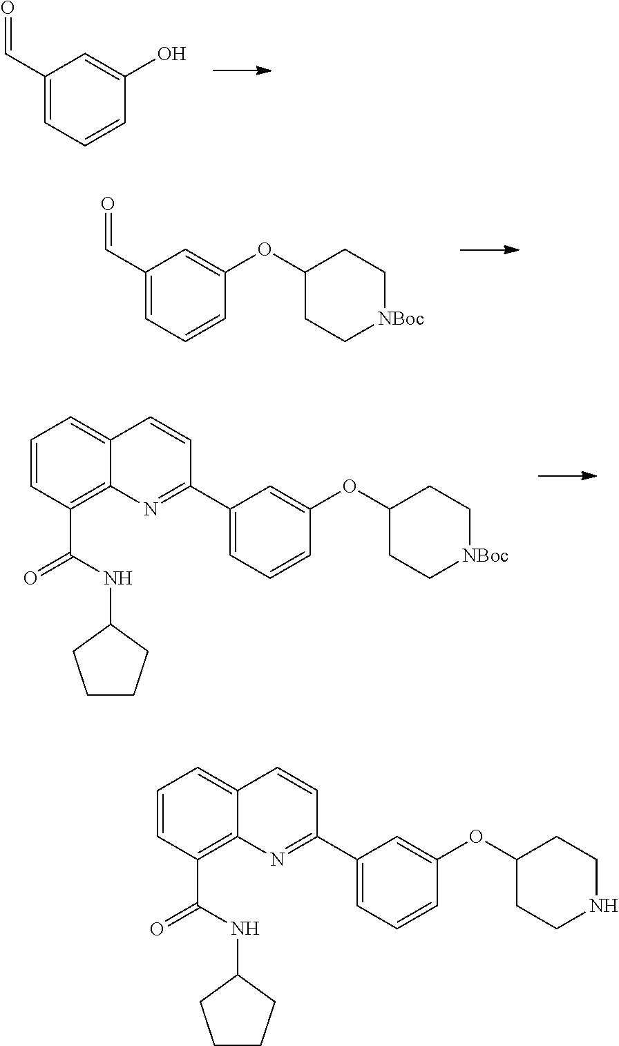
C1(C=O)=CC=CC(O)=C1.C1(C=O)=CC=CC(OC2CC[NBoc]CC2)=C1.C1=CC(C(=O)NC2CCCC2)=C2C(=C1)C=CC(C1=CC=CC(OC3CC[NBoc]CC3)=C1)=N2.C1=CC(C(=O)NC2CCCC2)=C2C(=C1)C=CC(C1=CC=CC(OC3CCNCC3)=C1)=N2
